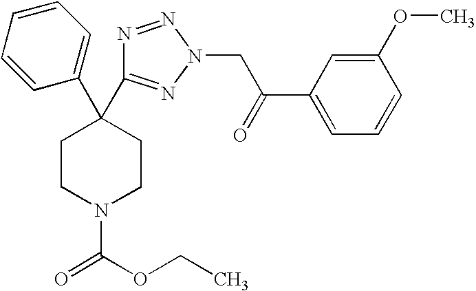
C1(C2(C3=NN(CC(C4=CC=CC(OC)=C4)=O)N=N3)CCN(C(OCC)=O)CC2)=CC=CC=C1
